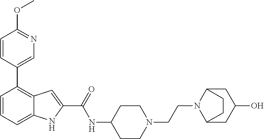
C1=CC=C2C(=C1C1=CN=C(OC)C=C1)C=C(C(=O)NC1CCN(CCN3C4CC(O)CC3CC4)CC1)N2
